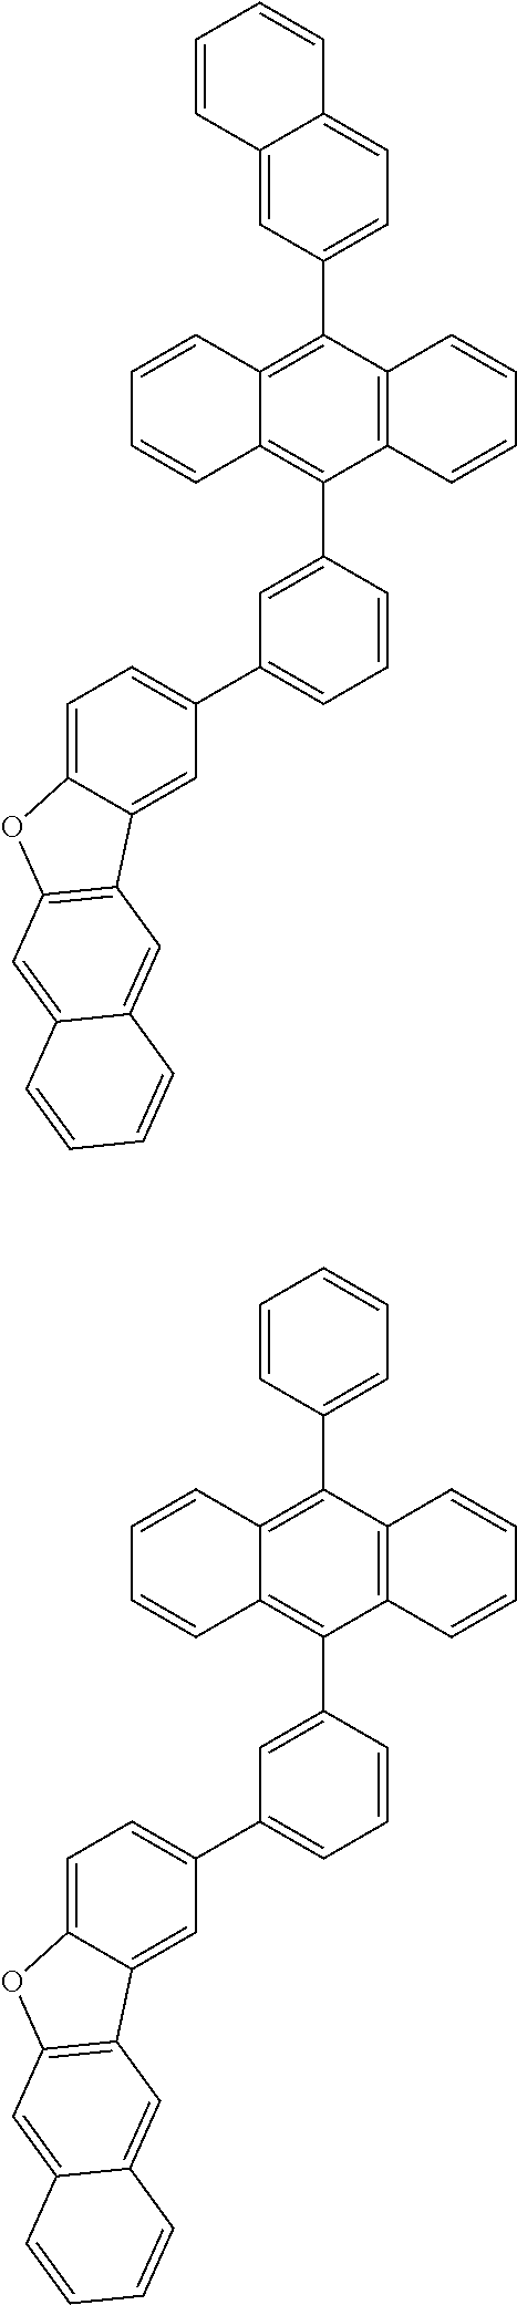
C1(C2=C3C(=C(C4=CC(C5=CC=C6C(=C5)C5=C(O6)C=C6C(=C5)C=CC=C6)=CC=C4)C4=C2C=CC=C4)C=CC=C3)=CC=C2C(=C1)C=CC=C2.C1(C2=CC=CC=C2)=C2C(=C(C3=CC(C4=CC=C5C(=C4)C4=C(O5)C=C5C(=C4)C=CC=C5)=CC=C3)C3=C1C=CC=C3)C=CC=C2
